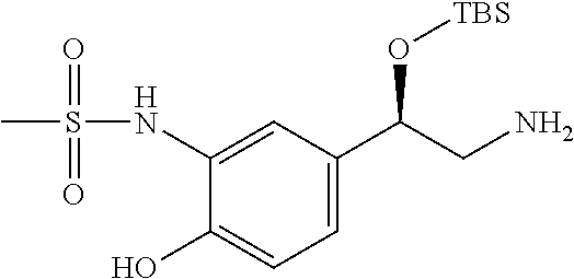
C1=C(NS(C)(=O)=O)C(O)=CC=C1C(CN)O[TBS]
